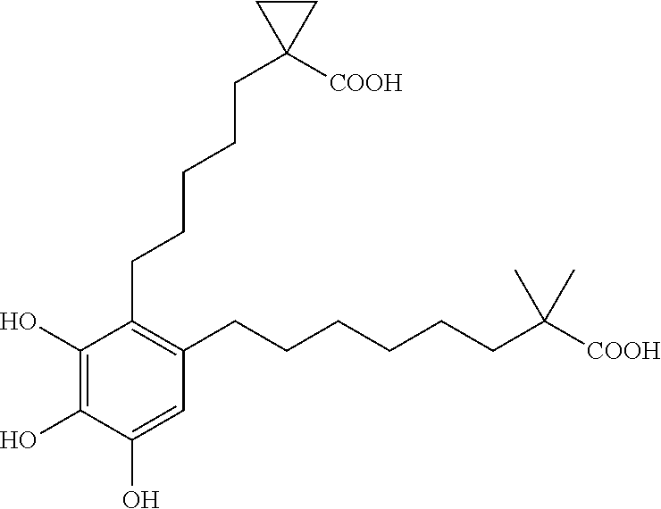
C1(CCCCCC2([COOH])CC2)=C(CCCCCCC(C)(C)[COOH])C=C(O)C(O)=C1O
